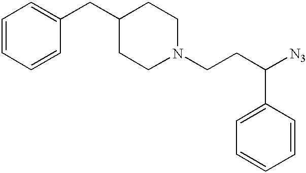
C1=CC=CC(CC2CCN(CCC([N3])C3=CC=CC=C3)CC2)=C1
